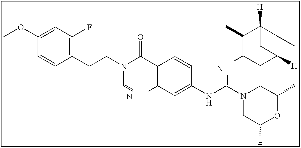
C1C2([H])C(C)(C)C([H])(C2)C(C)C1C.N.C1(OC)=CC(F)=C(CCN(C(=O)C2C=CC(NC(N3CC(C)OC(C)C3)=C)=CC2C)C=C)C=C1.N
